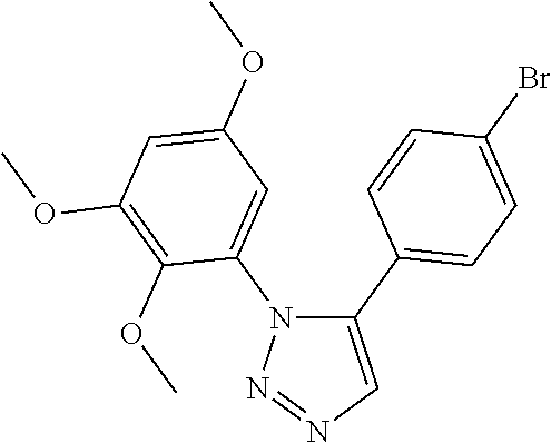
C1(C2=CC=C(Br)C=C2)=CN=NN1C1=CC(OC)=CC(OC)=C1OC
